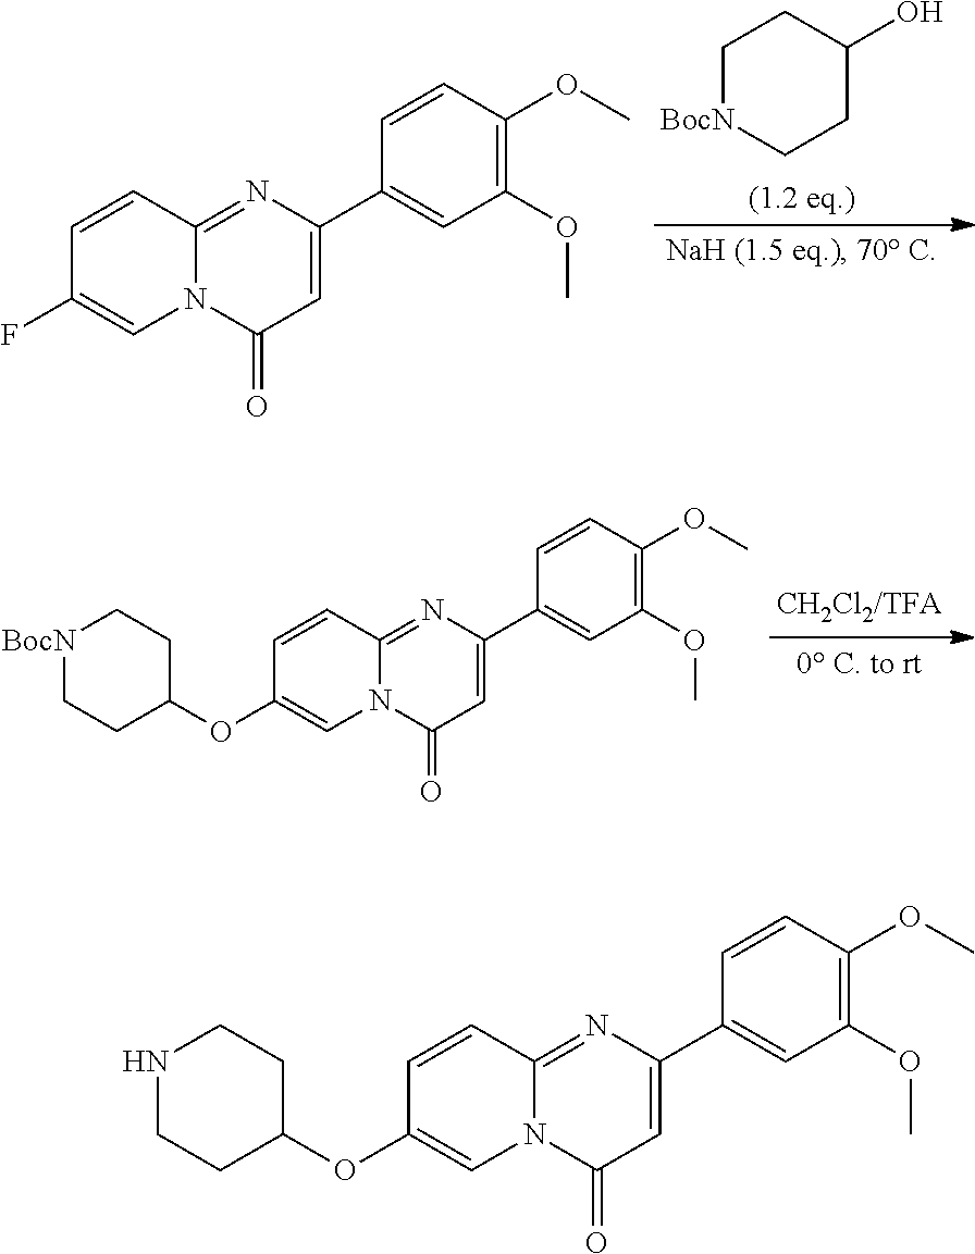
C1[BocN]CCC(O)C1.C1=CC2=NC(C3=CC(OC)=C(OC)C=C3)=CC(=O)N2C=C1F.C1=CC2=NC(C3=CC(OC)=C(OC)C=C3)=CC(=O)N2C=C1OC1CC[BocN]CC1.C1=CC2=NC(C3=CC(OC)=C(OC)C=C3)=CC(=O)N2C=C1OC1CCNCC1
